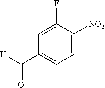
C1=C([NO2])C(F)=CC(C([H])=O)=C1
